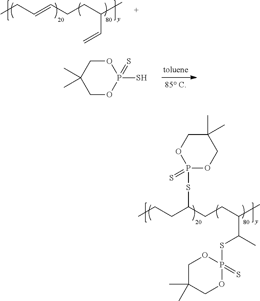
CCCC(CCC(C(SP1(=S)OCC(C)(C)CO1)C)C)SP1(=S)OCC(C)(C)CO1.CCC=CCCC(C=C)C.C1(C)(C)COP(=S)(S)OC1
